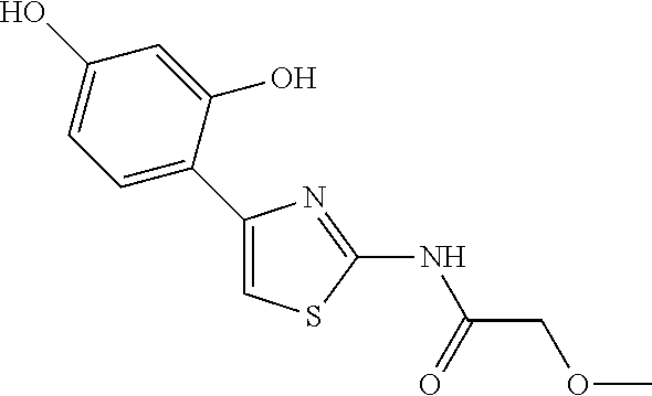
C1(C2=CC=C(O)C=C2O)=CSC(NC(=O)COC)=N1
